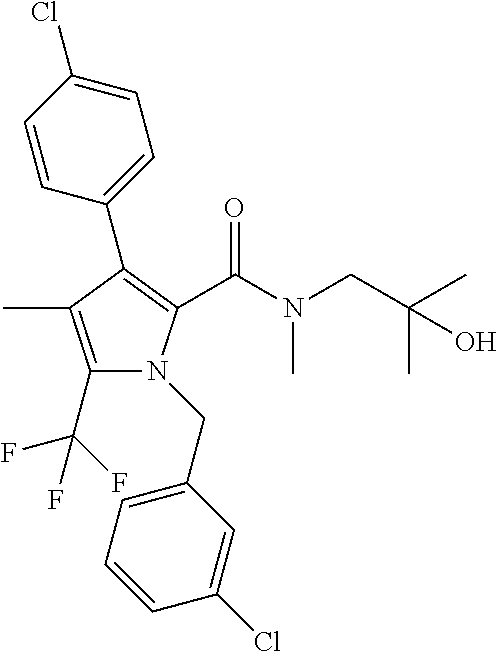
C1(C(F)(F)F)=C(C)C(C2=CC=C(Cl)C=C2)=C(C(N(CC(C)(C)O)C)=O)N1CC1=CC=CC(Cl)=C1
